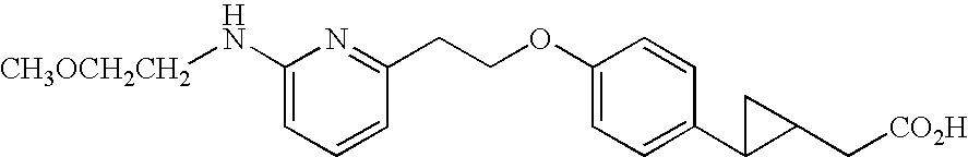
C1(N[CH3OCH2CH2])=CC=CC(CCOC2=CC=C(C3C(C[CO2H])C3)C=C2)=N1
